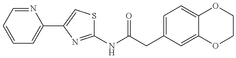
C1(NC(=O)CC2=CC=C3C(=C2)OCCO3)=NC(C2=CC=CC=N2)=CS1
